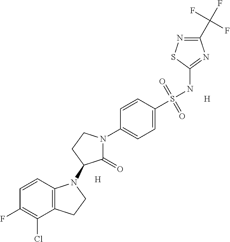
C12=C(C=CC(F)=C1Cl)N(C1C(=O)N(C3=CC=C(S(NC4=NC(C(F)(F)F)=NS4)(=O)=O)C=C3)CC1)CC2.[H].[H]
